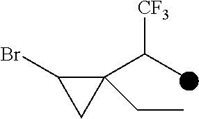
C1(C(C)[CF3])(CC)C(Br)C1
